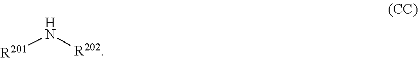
[R201]N[R202]
